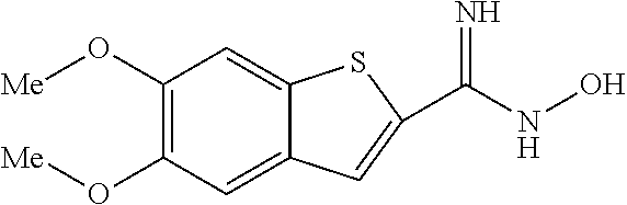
C1(O[Me])=C(O[Me])C=C2C(=C1)SC(C(NO)=N)=C2
